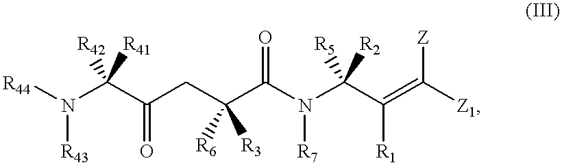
N([R43])(C(C(=O)CC(C(N([R7])C(C([R1])=C([Z])[Z1])([R2])[R5])=O)([R3])[R6])([R41])[R42])[R44]
